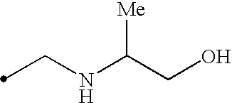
C(NC(CO)[Me])C
